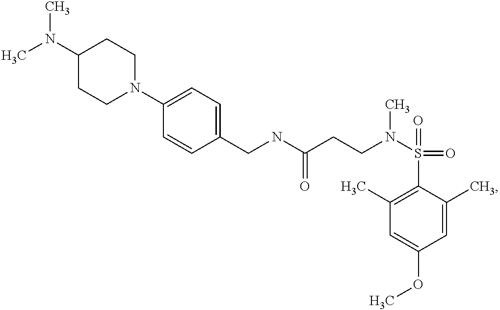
C(NC(CCN(S(C1=C(C)C=C(OC)C=C1C)(=O)=O)C)=O)C1=CC=C(N2CCC(N(C)C)CC2)C=C1
